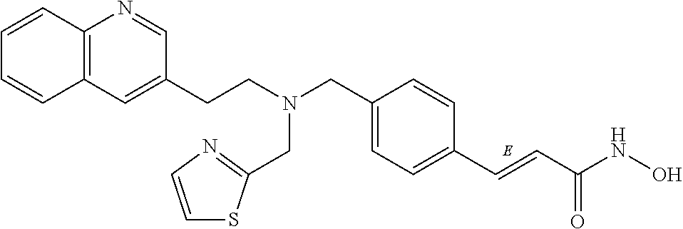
C(C1=CC=C(C=CC(NO)=O)C=C1)N(CCC1=CC2=C(N=C1)C=CC=C2)CC1=NC=CS1
